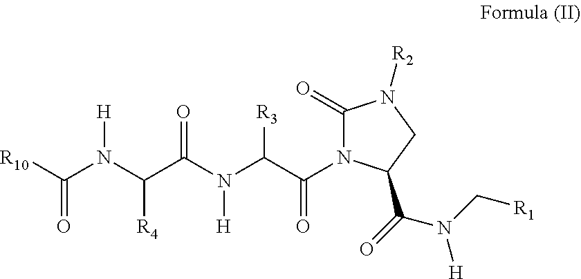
C1(=O)N(C(C(N(C(C(N(C([R10])=O)[H])[R4])=O)[H])[R3])=O)C(C(=O)N(C[R1])[H])CN1[R2]
